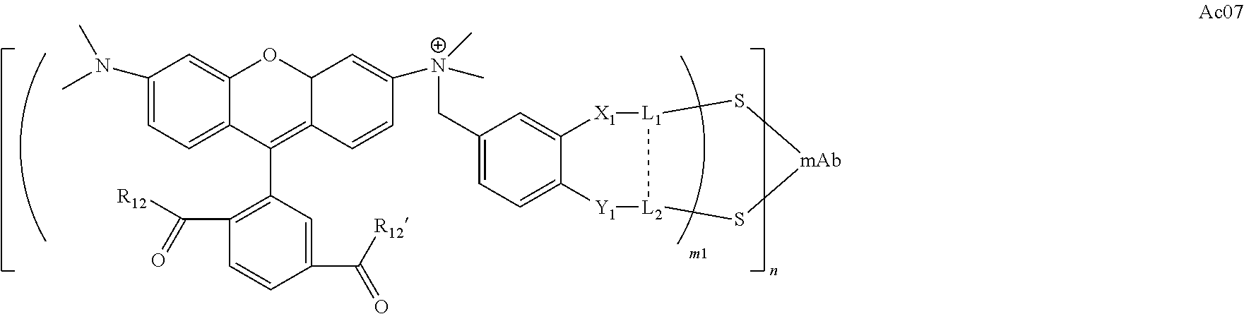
C1=C(C[N+](C)(C)C2=CC3C(=C(C4=C(C(=O)[R12])C=CC(C([R12])=O)=C4)C4=CC=C(N(C)C)C=C4O3)C=C2)C=C2C(=C1)[Y1][L2]1S[mAb]S[L1]1[X1]2
